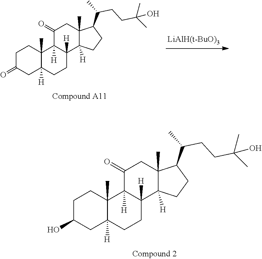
C1C(O)CC2([H])C(C)(C1)C1([H])C([H])(CC2)C2([H])C(C)(CC1=O)C(C(C)CCC(O)(C)C)CC2.C1C(=O)CC2([H])C(C)(C1)C1([H])C([H])(CC2)C2([H])C(C)(CC1=O)C(C(C)CCC(O)(C)C)CC2
